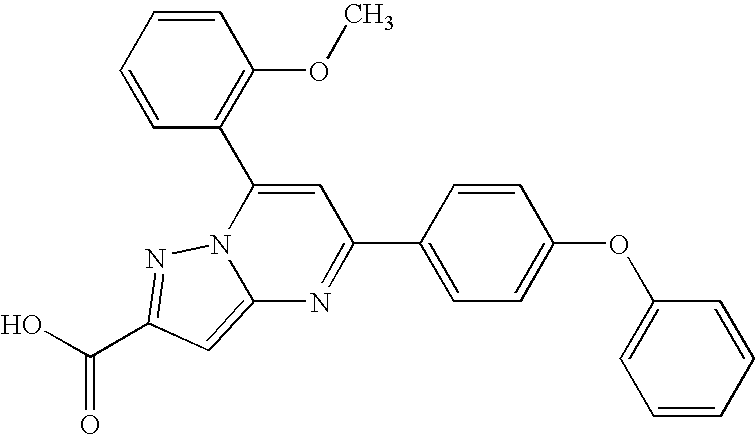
O=C(O)C1=NN2C(=C1)N=C(C1=CC=C(OC3=CC=CC=C3)C=C1)C=C2C1=C(OC)C=CC=C1
